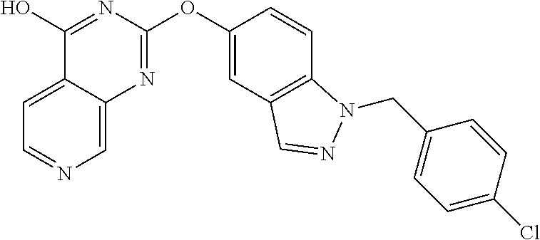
C1=C2C(=CN=C1)N=C(OC1=CC3=C(C=C1)N(CC1=CC=C(Cl)C=C1)N=C3)N=C2O
